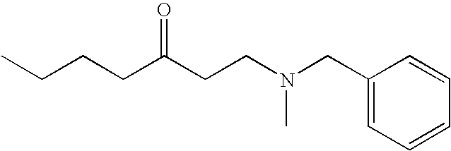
CCCCC(CCN(CC1=CC=CC=C1)C)=O
